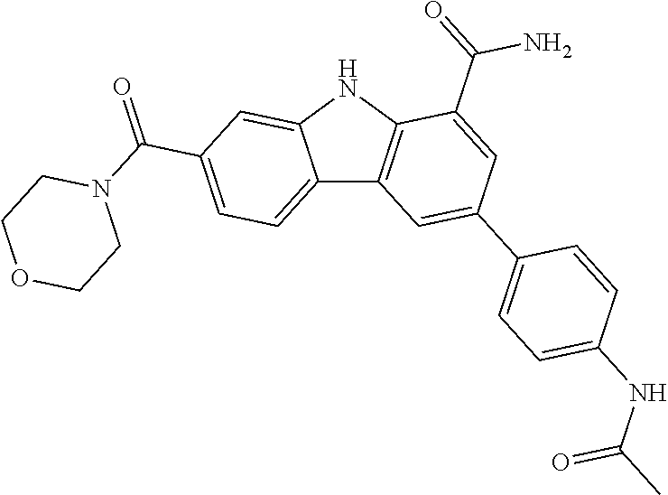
C12=CC=C(C(=O)N3CCOCC3)C=C1NC1=C2C=C(C2=CC=C(NC(=O)C)C=C2)C=C1C(=O)N
